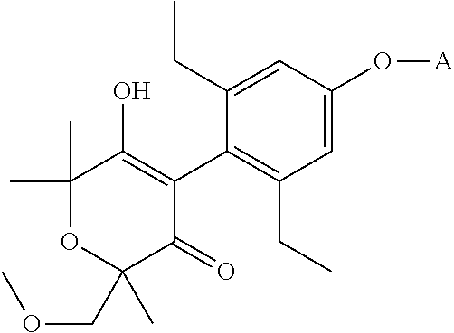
C1=C(O[A])C=C(CC)C(C2=C(O)C(C)(C)OC(COC)(C)C2=O)=C1CC
